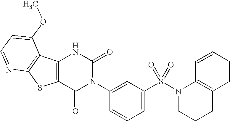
C12=C(C(=O)N(C3=CC(S(N4CCCC5=C4C=CC=C5)(=O)=O)=CC=C3)C(=O)N1)SC1=C2C(OC)=CC=N1
